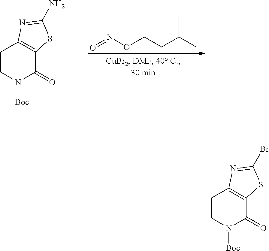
N(OCCC(C)C)=O.C1CN([Boc])C(=O)C2=C1N=C(N)S2.C1CN([Boc])C(=O)C2=C1N=C(Br)S2
